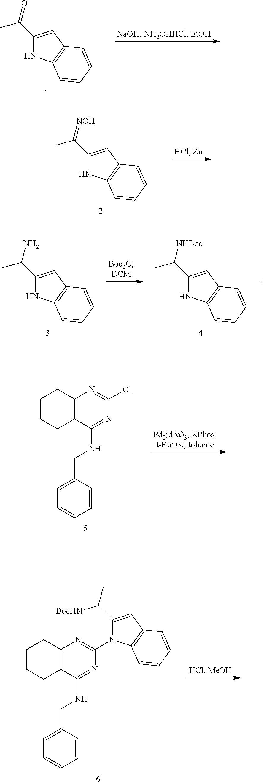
C1(C(C)=O)=CC2=C(N1)C=CC=C2.C1(C(C)=[NOH])=CC2=C(N1)C=CC=C2.C1(C(C)[NHBoc])=CC2=C(N1)C=CC=C2.C1(C(C)N)=CC2=C(N1)C=CC=C2.C12=C(C(NCC3=CC=CC=C3)=NC(Cl)=N1)CCCC2.C12=C(C(NCC3=CC=CC=C3)=NC(N3C(C([BocHN])C)=CC4=C3C=CC=C4)=N1)CCCC2
